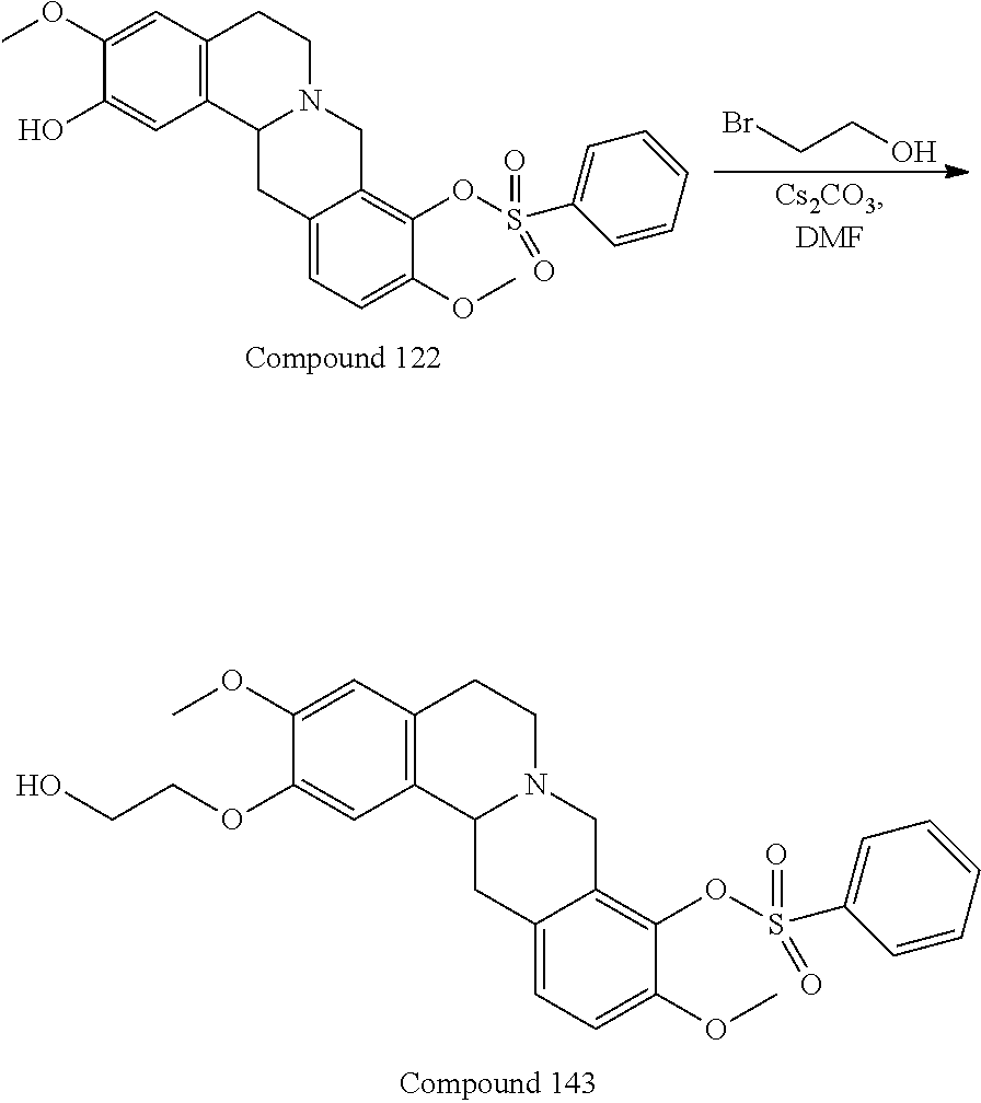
BrCCO.C1(OC)=CC2=C(C=C1O)C1N(CC2)CC2=C(OS(C3=CC=CC=C3)(=O)=O)C(OC)=CC=C2C1.C1(OC)=CC2=C(C=C1OCCO)C1N(CC2)CC2=C(OS(C3=CC=CC=C3)(=O)=O)C(OC)=CC=C2C1
